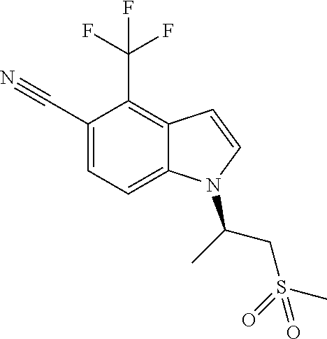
C1(C#N)=CC=C2C(=C1C(F)(F)F)C=CN2C(C)CS(C)(=O)=O
